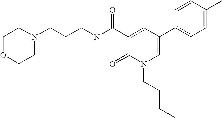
C(CNC(C1=CC(C2=CC=C(C)C=C2)=CN(CCCC)C1=O)=O)CN1CCOCC1
